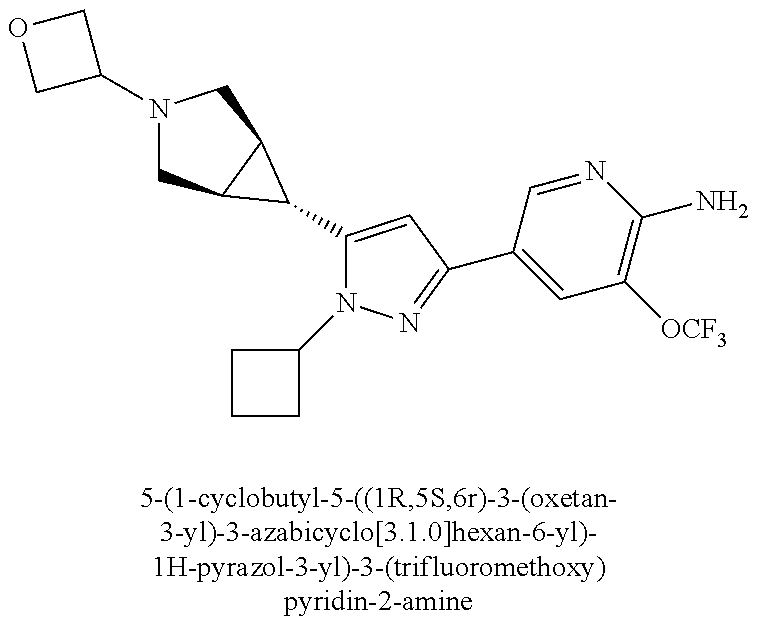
N1(C2COC2)CC2C(C1)C2C1=CC(C2=CC([OCF3])=C(N)N=C2)=NN1C1CCC1
